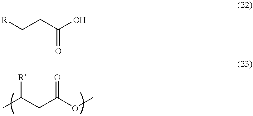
C([R])CC(O)=O.CC(CC(OC)=O)[R]
